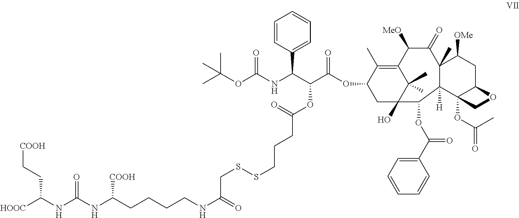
S(SCCCC(OC(C(OC1CC2(O)C(C)(C)C(=C1C)C([MeO])C(=O)C1(C)C([H])(C2OC(C2=CC=CC=C2)=O)C2(OC(=O)C)C(CC1[OMe])OC2)=O)C(NC(OC(C)(C)C)=O)C1=CC=CC=C1)=O)CC(NCCCCC(NC(NC([HOOC])CC[COOH])=O)[COOH])=O
